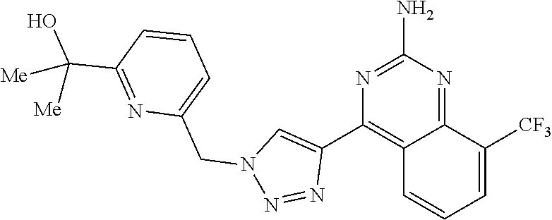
N1=C(N)N=C2C(=C1C1=CN(CC3=CC=CC(C(O)([Me])[Me])=N3)N=N1)C=CC=C2[CF3]
